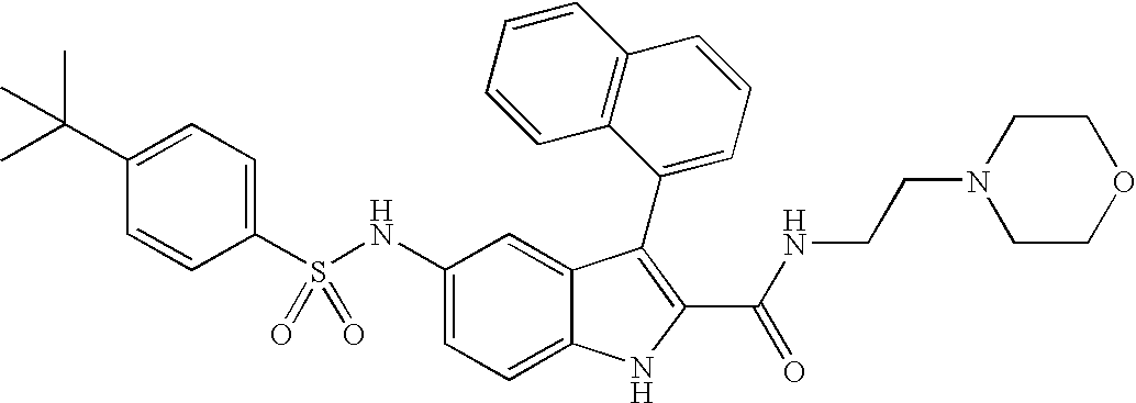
C1(C(C)(C)C)=CC=C(S(NC2=CC=C3C(=C2)C(C2=CC=CC4=C2C=CC=C4)=C(C(NCCN2CCOCC2)=O)N3)(=O)=O)C=C1
